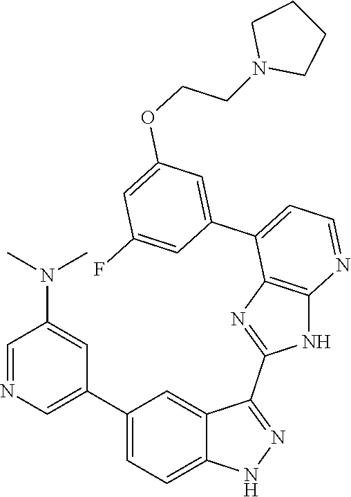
C1=NC=C(C2=CC=C3C(=C2)C(C2=NC4=C(N2)N=CC=C4C2=CC(OCCN4CCCC4)=CC(F)=C2)=NN3)C=C1N(C)C
